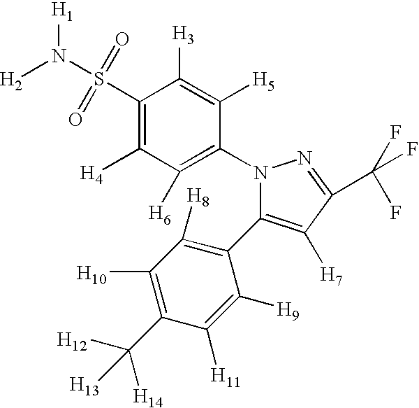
C1(S(N([H2])[H1])(=O)=O)=C([H4])C([H6])=C(N2C(C3=C([H8])C([H10])=C(C([H12])([H14])[H13])C([H11])=C3[H9])=C([H7])C(C(F)(F)F)=N2)C([H5])=C1[H3]
